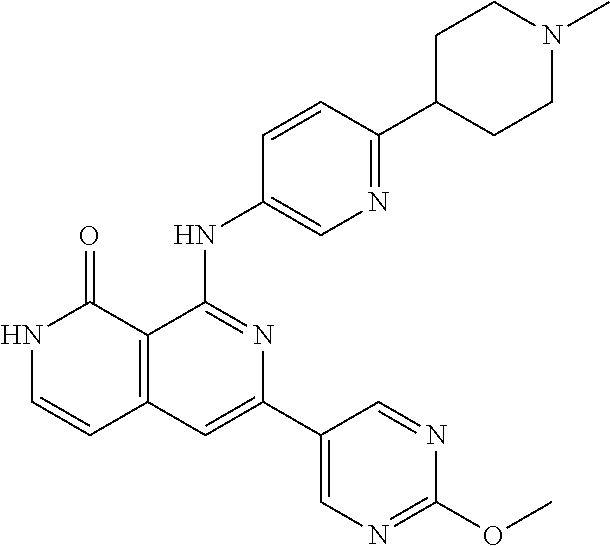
C1=CC(NC2=NC(C3=CN=C(OC)N=C3)=CC3=C2C(=O)NC=C3)=CN=C1C1CCN(C)CC1
